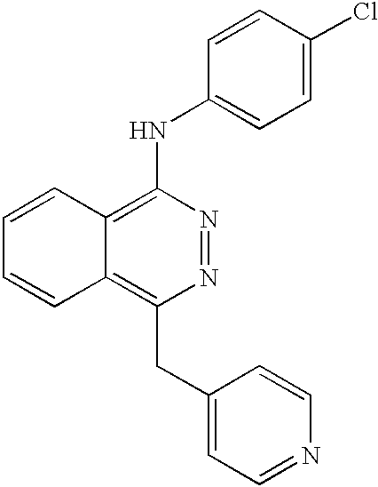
C1=CC2=C(NC3=CC=C(Cl)C=C3)N=NC(CC3=CC=NC=C3)=C2C=C1
